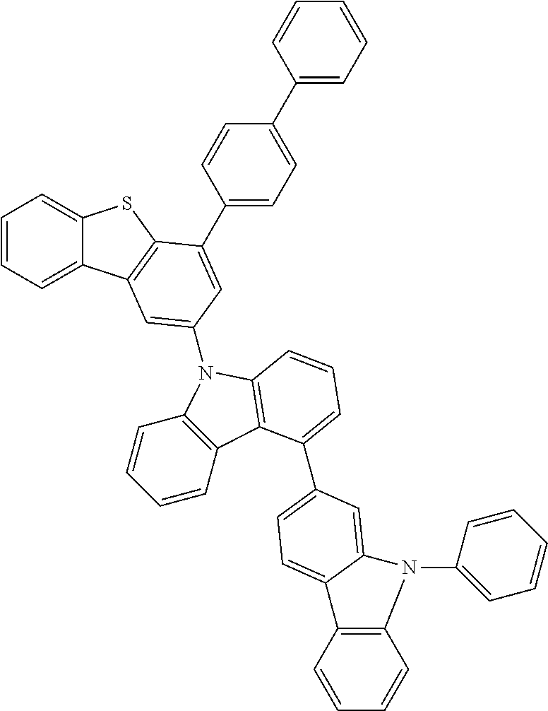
C1=CC=C2C(=C1)SC1=C2C=C(N2C3=C(C=CC=C3)C3=C2C=CC=C3C2=CC=C3C(=C2)N(C2=CC=CC=C2)C2=C3C=CC=C2)C=C1C1=CC=C(C2=CC=CC=C2)C=C1
